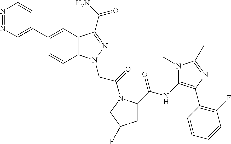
C1(C2=CN=NC=C2)=CC2=C(C=C1)N(CC(=O)N1C(C(=O)NC3=C(C4=C(F)C=CC=C4)N=C(C)N3C)CC(F)C1)N=C2C(N)=O
